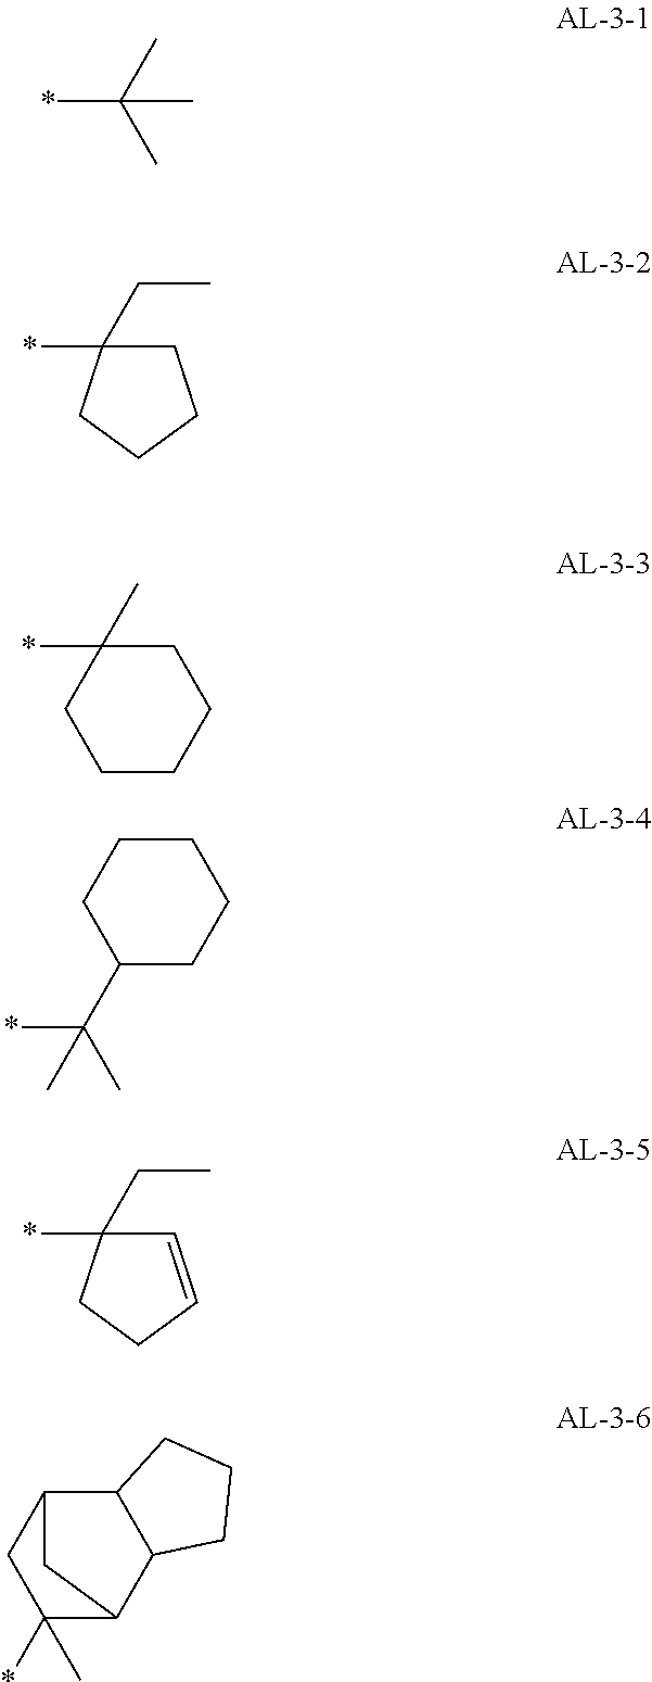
*C(C)(C)C.*C1(CC)CCCC1.*C1(C)CCCCC1.*C(C)(C1CCCCC1)C.*C1(CC)C=CCC1.C12C3CC(C)(*)C(C1CCC2)C3
